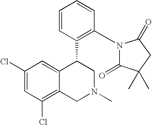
C1(Cl)=CC(Cl)=C2C(=C1)C(C1=C(N3C(=O)C(C)(C)CC3=O)C=CC=C1)CN(C)C2
